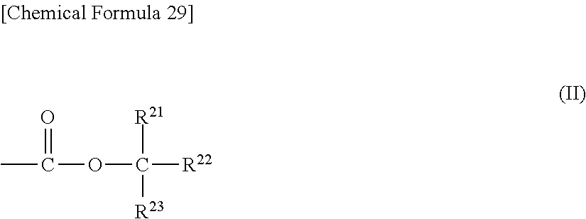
CC(=O)OC([R22])([R21])[R23]
